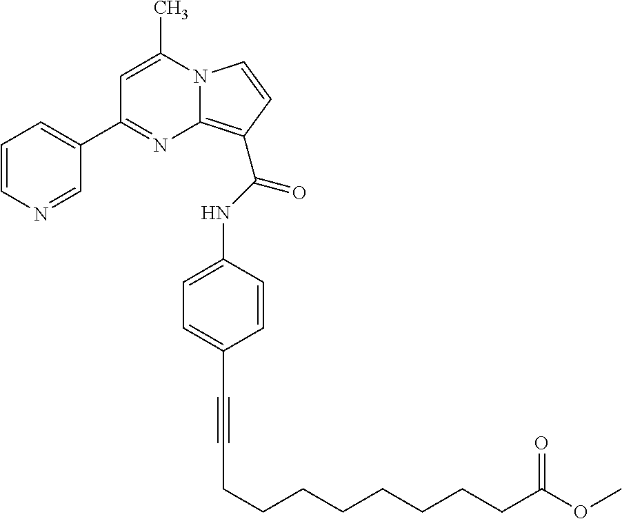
N12C(=C(C(NC3=CC=C(C#CCCCCCCCCC(OC)=O)C=C3)=O)C=C1)N=C(C1=CC=CN=C1)C=C2C
